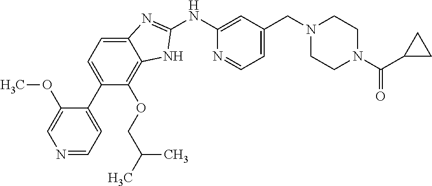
N1=CC=C(C2=CC=C3C(=C2OCC(C)C)NC(NC2=CC(CN4CCN(C(=O)C5CC5)CC4)=CC=N2)=N3)C(OC)=C1
